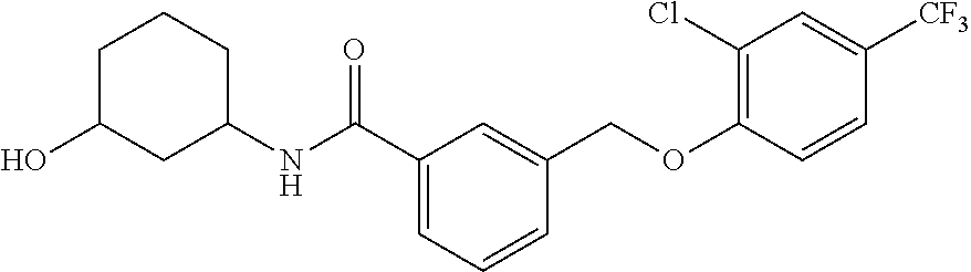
C1(C(NC2CC(O)CCC2)=O)=CC=CC(COC2=C(Cl)C=C([CF3])C=C2)=C1
